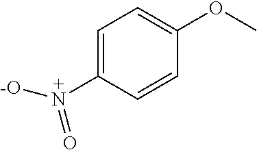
[-O]N(=O)C1=CC=C(OC)C=C1
